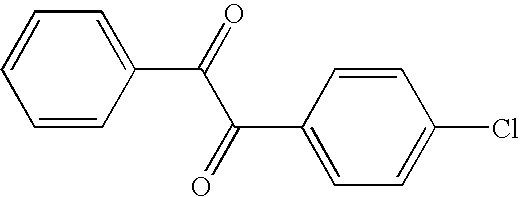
C1=CC(C(=O)C(C2=CC=C(Cl)C=C2)=O)=CC=C1
